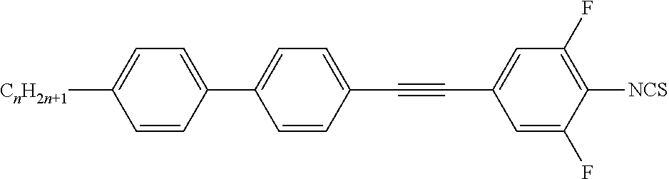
[CnH2n+1]C1=CC=C(C2=CC=C(C#CC3=CC(F)=C([NCS])C(F)=C3)C=C2)C=C1
